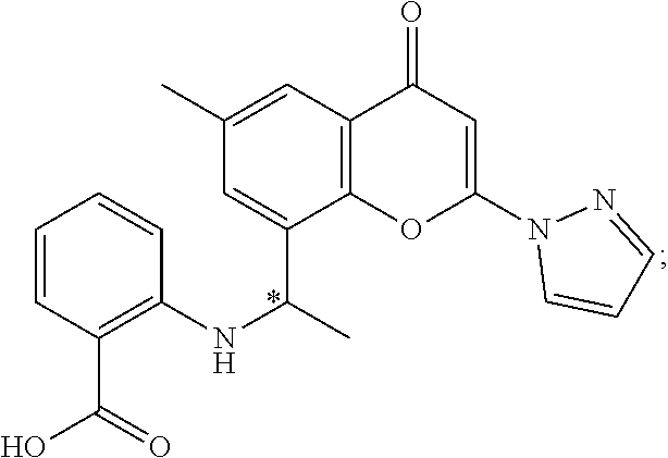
C1=CC(C(O)=O)=C(NC(C)C2=CC(C)=CC3=C2OC(N2C=CC=N2)=CC3=O)C=C1
